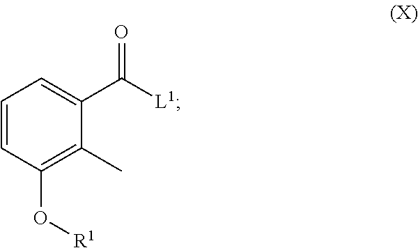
C1=CC(O[R1])=C(C)C(C([L1])=O)=C1
